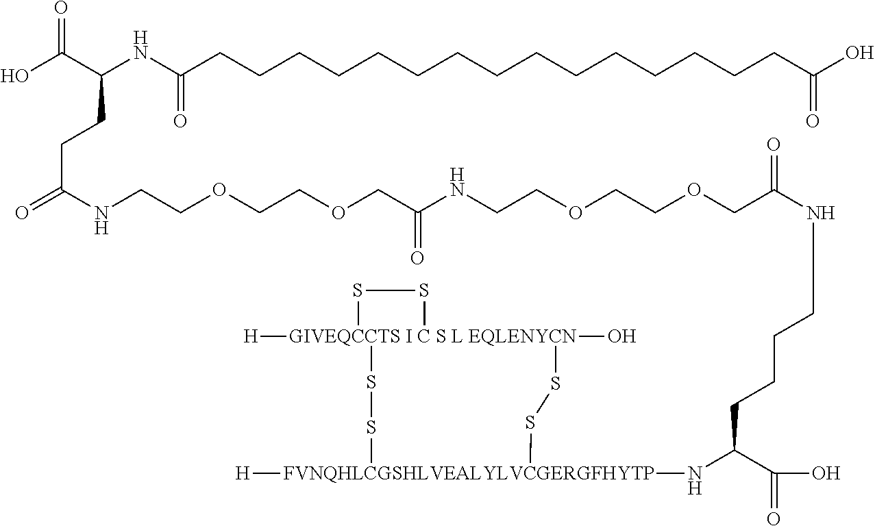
[GIVEQCCTS I C S L EQLENYCN]12([H])(O)(SS[FVNQHLCGSHLVEALYLVCGERGFHYTP]([H])(NC(C(O)=O)CCCCNC(COCCOCCNC(COCCOCCNC(=O)CCC(C(O)=O)NC(CCCCCCCCCCCCCCCC(O)=O)=O)=O)=O)SS1)SS2
